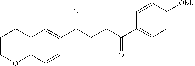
C12=C(C=CC(C(CCC(C3=CC=C([OMe])C=C3)=O)=O)=C1)OCCC2
